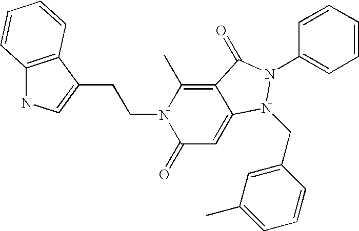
C12=C(C(CCN3C(=O)C=C4C(=C3C)C(=O)N(C3=CC=CC=C3)N4CC3=CC(C)=CC=C3)=CN1)C=CC=C2
